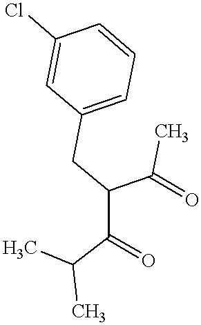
C(C(C(C(C)C)=O)CC1=CC=CC(Cl)=C1)(C)=O
